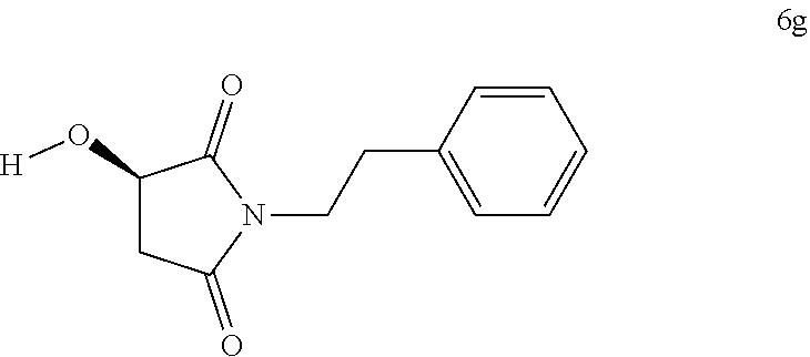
C1(CCN2C(=O)C(O[H])CC2=O)=CC=CC=C1
